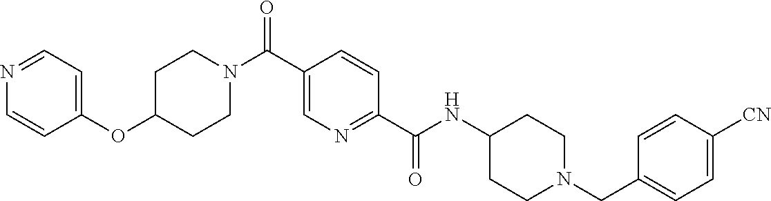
N(C(C1=NC=C(C(N2CCC(OC3=CC=NC=C3)CC2)=O)C=C1)=O)C1CCN(CC2=CC=C([CN])C=C2)CC1
